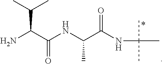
CC(C)C(C(NC(C(NC(C)(C)C)=O)C)=O)N
